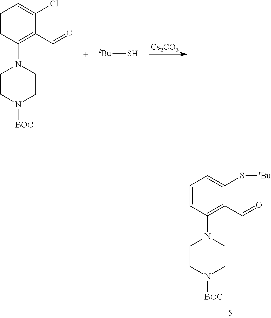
C1CN([BOC])CCN1C1=C(C=O)C(S[tBu])=CC=C1.C1CN([BOC])CCN1C1=C(C=O)C(Cl)=CC=C1.[Cs2CO3].[tBu]S
